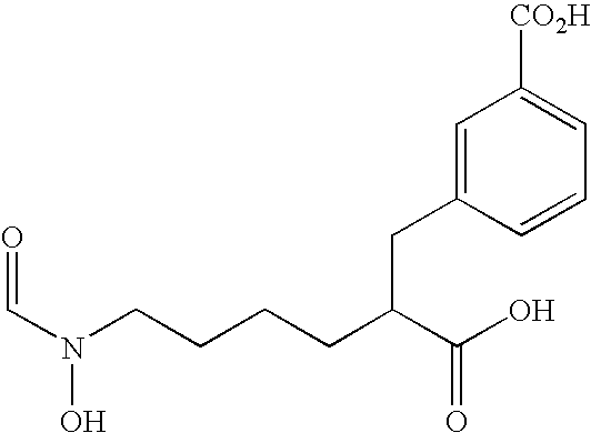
O=CN(O)CCCCC(C(O)=O)CC1=CC([CO2H])=CC=C1
